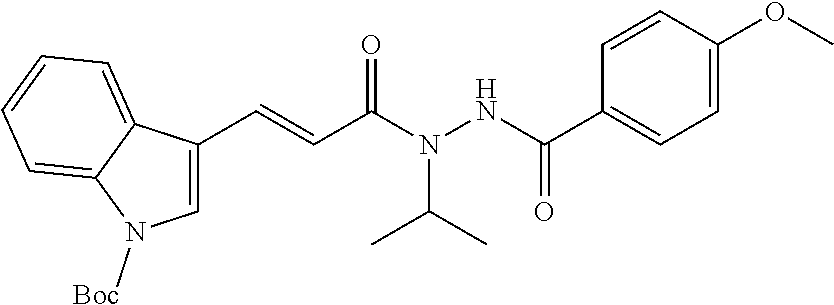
C1=C(C=CC(N(NC(C2=CC=C(OC)C=C2)=O)C(C)C)=O)C2=CC=CC=C2N1[Boc]
